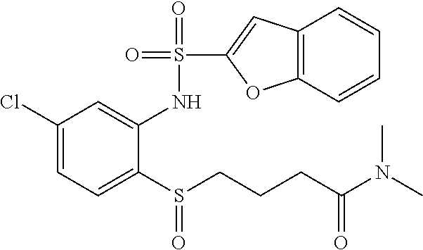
S(C1=CC2=C(O1)C=CC=C2)(=O)(=O)NC1=CC(Cl)=CC=C1S(CCCC(N(C)C)=O)=O
